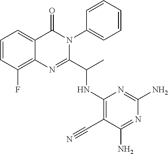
C1=CC(F)=C2C(=C1)C(=O)N(C1=CC=CC=C1)C(C(C)NC1=C(C#N)C(N)=NC(N)=N1)=N2
